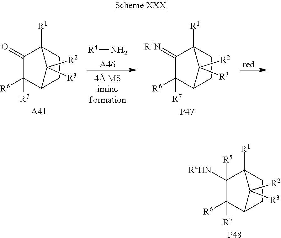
[red].[R4]N.[A46].C1([R6])([R7])C2CCC([R1])(C1=O)C2([R2])[R3].[A41].C1([R6])([R7])C2CCC([R1])(C1=[R4N])C2([R2])[R3].[P47].C1([R6])([R7])C2CCC([R1])(C1([R4HN])[R5])C2([R2])[R3].[P48]
